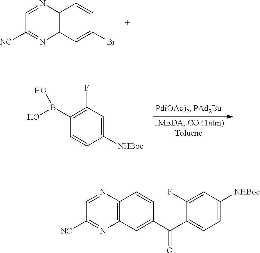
C12=C(N=CC([NC])=N1)C=CC(Br)=C2.C1([NHBoc])=CC(F)=C(B(O)O)C=C1.C12=C(N=CC([NC])=N1)C=CC(C(C1=CC=C([NHBoc])C=C1F)=O)=C2
